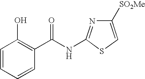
C1=CC=CC(C(NC2=NC([SO2Me])=CS2)=O)=C1O
